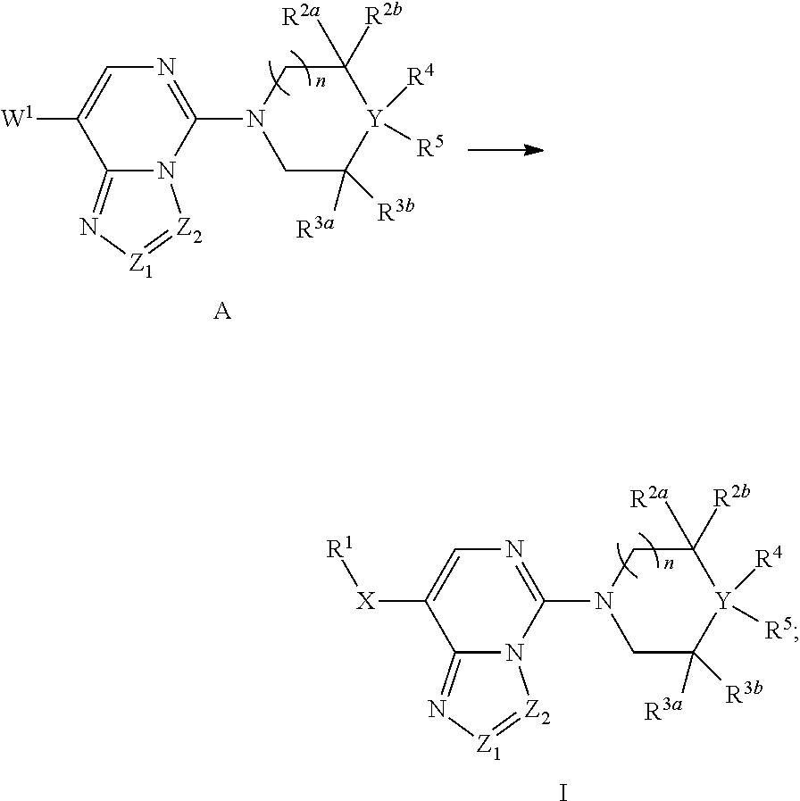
C12=N[Z1]=[Z2]N1C(N1CC([R3a])([R3b])[Y]([R5])([R4])C([R2b])([R2a])C1)=NC=C2[X][R1].I.C12=N[Z1]=[Z2]N1C(N1CC([R3a])([R3b])[Y]([R5])([R4])C([R2b])([R2a])C1)=NC=C2[W1].[A]
